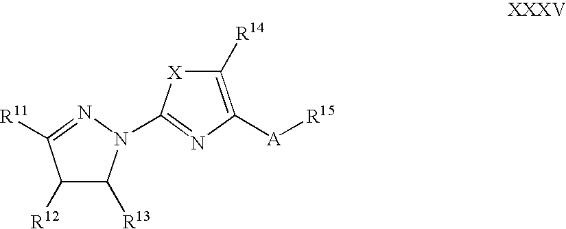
C1([R14])=C([A][R15])N=C(N2C([R13])C([R12])C([R11])=N2)[X]1
